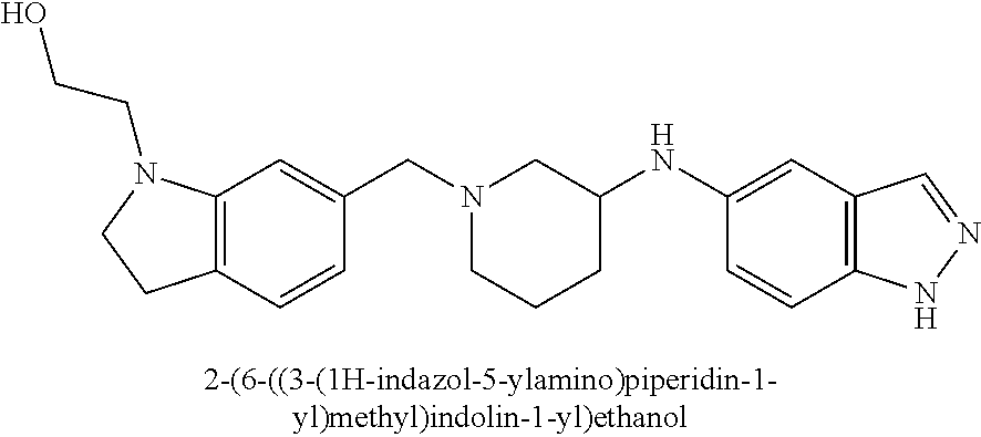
N1(CC2=CC3=C(C=C2)CCN3CCO)CCCC(NC2=CC3=C(C=C2)NN=C3)C1
